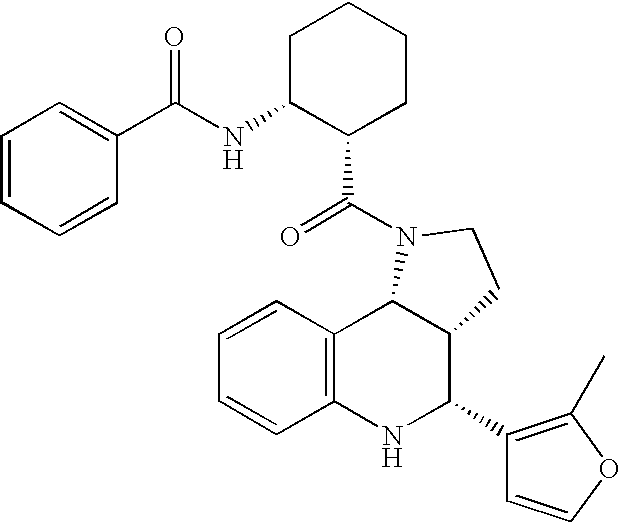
C1=CC2=C(C=C1)NC(C1=C(C)OC=C1)C1C2N(C(=O)C2CCCCC2NC(C2=CC=CC=C2)=O)CC1
